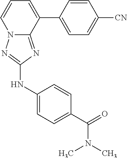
C1(NC2=NN3C(=N2)C(C2=CC=C([CN])C=C2)=CC=C3)=CC=C(C(=O)N(C)C)C=C1
